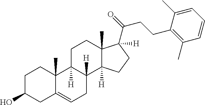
C1C(O)CC2=CCC3([H])C([H])(C2(C)C1)CCC1(C)C3([H])CCC1(C(CCC1=C(C)C=CC=C1C)=O)[H]
